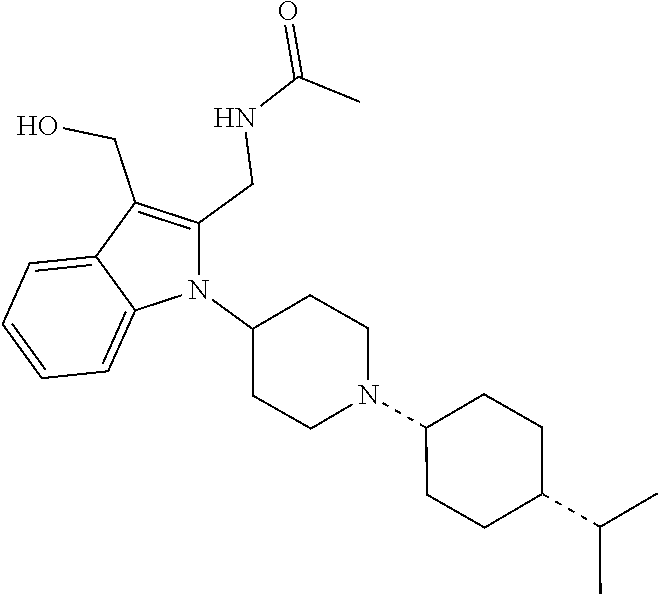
N1(C2CCN(C3CCC(C(C)C)CC3)CC2)C(CNC(C)=O)=C(CO)C2=CC=CC=C12
